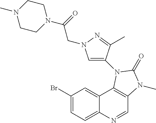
BrC1=CC=C2C(=C1)C1=C(C=N2)N(C)C(=O)N1C1=CN(CC(N2CCN(C)CC2)=O)N=C1C
